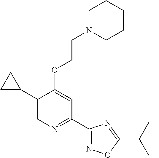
C1(C2CC2)=CN=C(C2=NOC(C(C)(C)C)=N2)C=C1OCCN1CCCCC1
